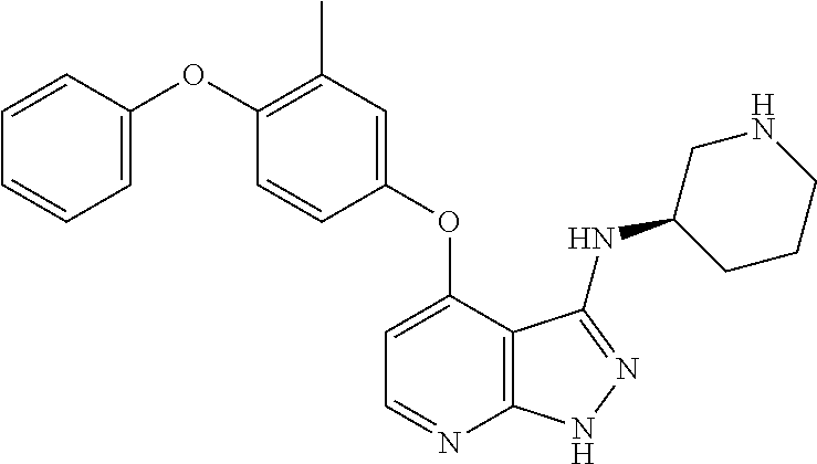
C1(C)=C(OC2=CC=CC=C2)C=CC(OC2=CC=NC3=C2C(NC2CCCNC2)=NN3)=C1
